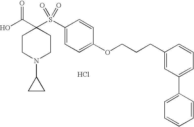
OC(C1(S(C2=CC=C(OCCCC3=CC(C4=CC=CC=C4)=CC=C3)C=C2)(=O)=O)CCN(C2CC2)CC1)=O.Cl
